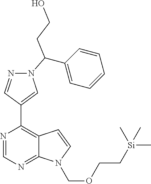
N1=CN=C2C(=C1C1=CN(C(C3=CC=CC=C3)CCO)N=C1)C=CN2COCC[Si](C)(C)C
